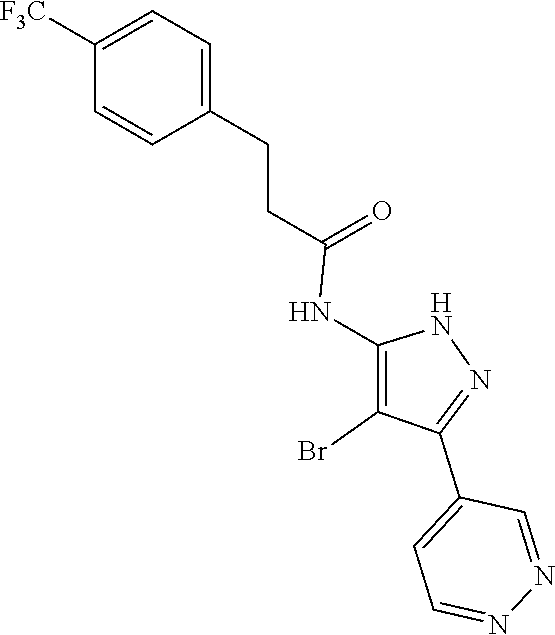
N1C(NC(CCC2=CC=C([F3C])C=C2)=O)=C(Br)C(C2=CC=NN=C2)=N1
